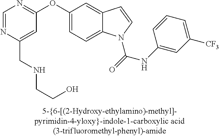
C1=NC(CNCCO)=CC(OC2=CC=C3C(=C2)C=CN3C(=O)NC2=CC([CF3])=CC=C2)=N1
